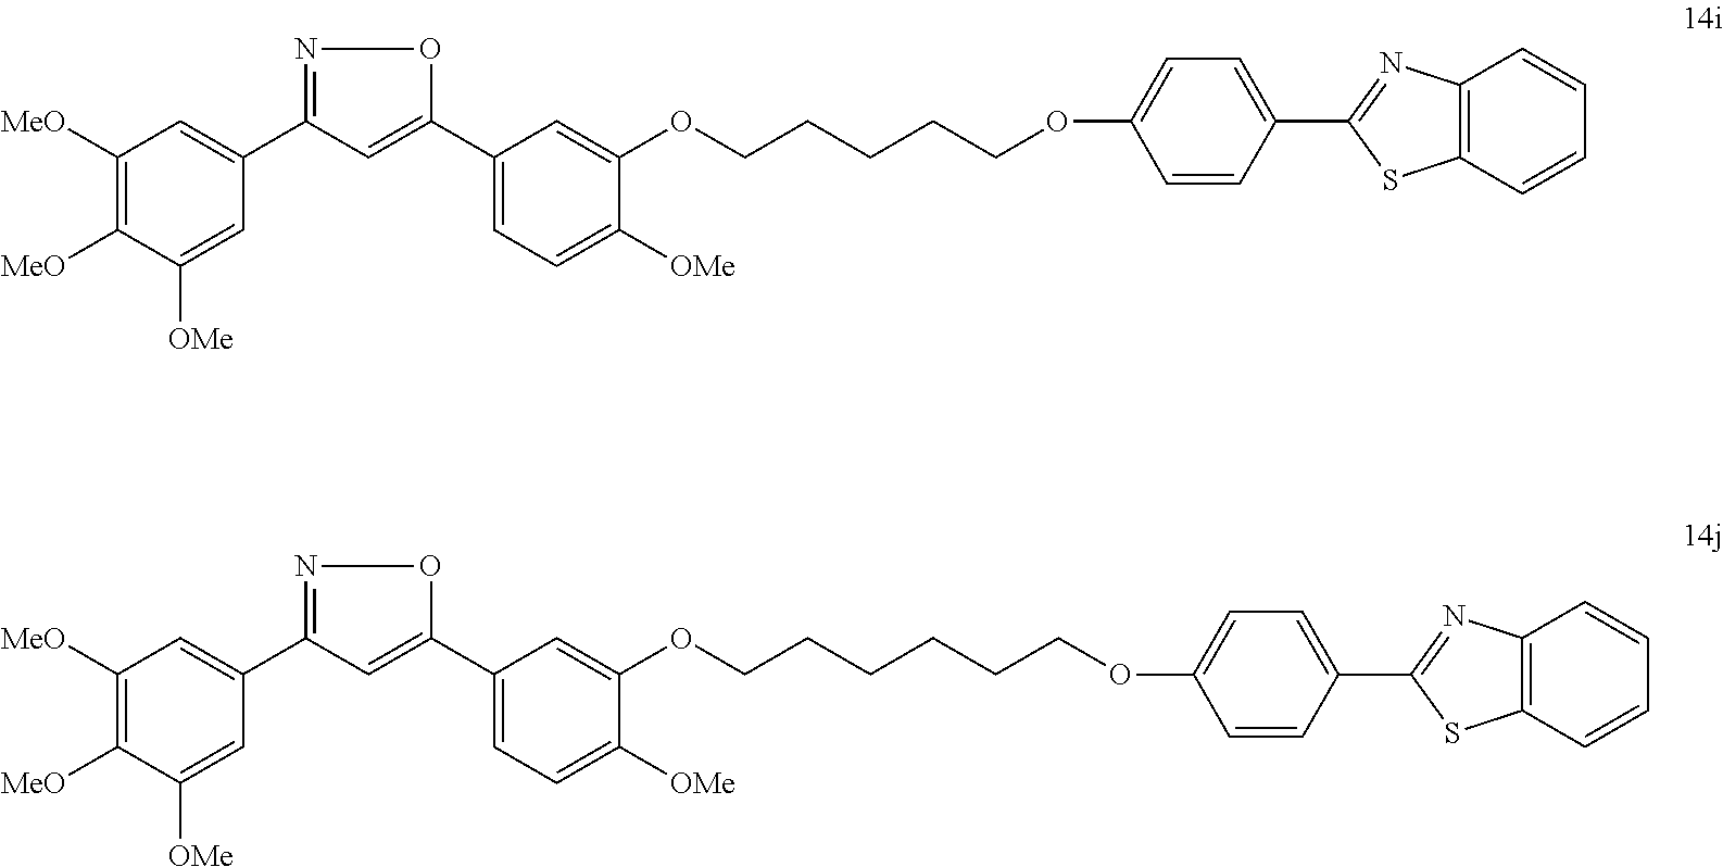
C1([MeO])=C([MeO])C([OMe])=CC(C2=NOC(C3=CC=C([OMe])C(OCCCCCOC4=CC=C(C5=NC6=C(S5)C=CC=C6)C=C4)=C3)=C2)=C1.C1([MeO])=C([MeO])C([OMe])=CC(C2=NOC(C3=CC=C([OMe])C(OCCCCCCOC4=CC=C(C5=NC6=C(S5)C=CC=C6)C=C4)=C3)=C2)=C1
